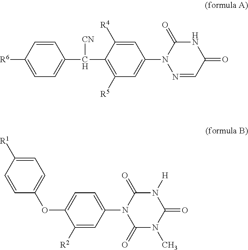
C1=CC([R6])=CC=C1C(C1=C([R5])C=C(N2N=CC(=O)NC2=O)C=C1[R4])[CN].C1=C([R1])C=CC(OC2=CC=C(N3C(=O)N(C)C(=O)N([H])C3=O)C=C2[R2])=C1
